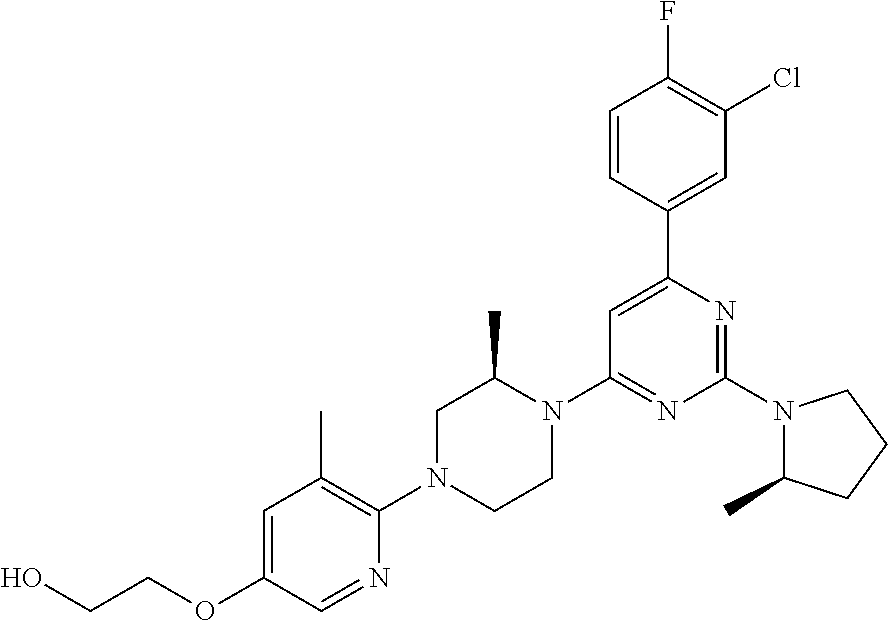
N1(C2=NC(C3=CC(Cl)=C(F)C=C3)=CC(N3C(C)CN(C4=C(C)C=C(OCCO)C=N4)CC3)=N2)C(C)CCC1
